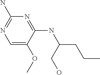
COC1=CN=C(N)N=C1NC(CCC)CO
